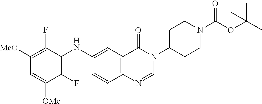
C1(NC2=C(F)C([OMe])=CC([MeO])=C2F)=CC2=C(C=C1)N=CN(C1CCN(C(OC(C)(C)C)=O)CC1)C2=O
